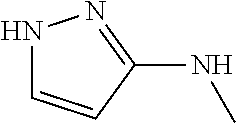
N1C=CC(NC)=N1
